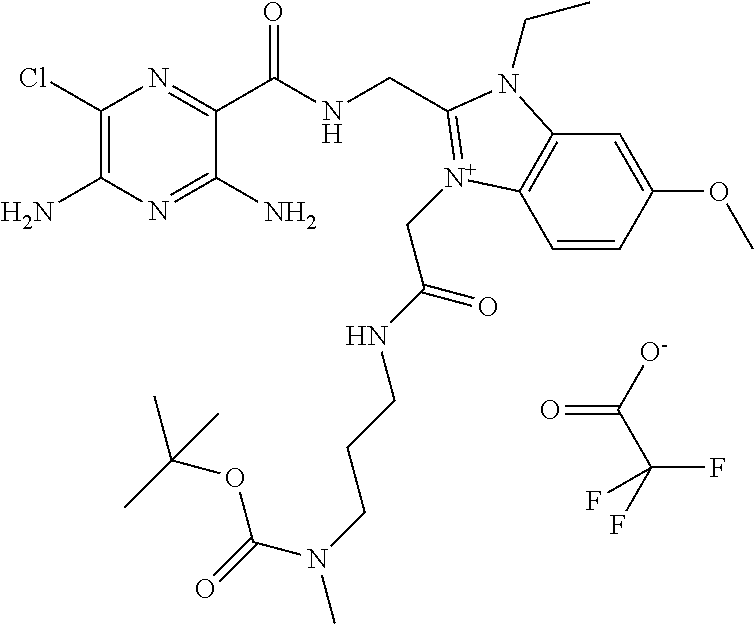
C1(Cl)=C(N)N=C(N)C(C(NCC2=[N+](CC(=O)NCCCN(C(OC(C)(C)C)=O)C)C3=C(C=C(OC)C=C3)N2CC)=O)=N1.[O-]C(C(F)(F)F)=O
